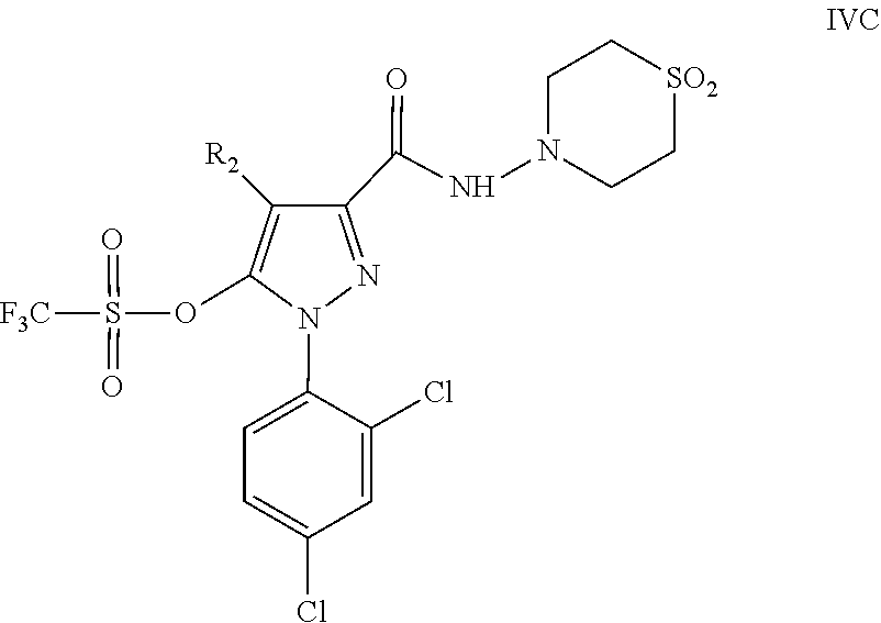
C1=C(Cl)C=C(Cl)C(N2C(OS(=O)(=O)[F3C])=C([R2])C(C(=O)NN3CC[SO2]CC3)=N2)=C1
